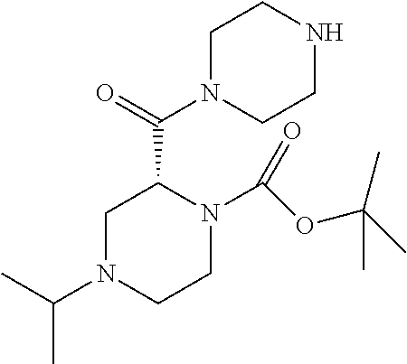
C(C)(C)N1CCN(C(OC(C)(C)C)=O)C(C(=O)N2CCNCC2)C1
